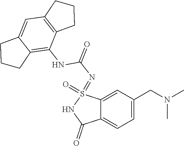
C1=C(CN(C)C)C=C2C(=C1)C(=O)NS2(=NC(=O)NC1=C2C(=CC3=C1CCC3)CCC2)=O
